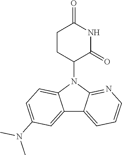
N1(C2CCC(=O)NC2=O)C2=NC=CC=C2C2=CC(N(C)C)=CC=C12
